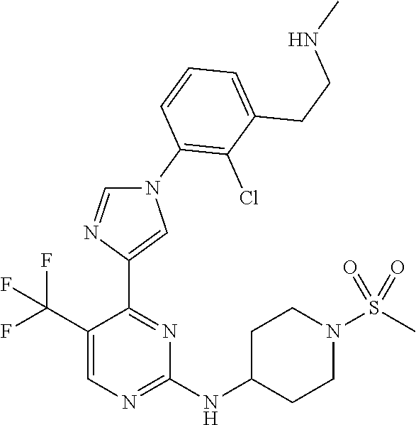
N(C1=NC=C(C(F)(F)F)C(C2=CN(C3=C(Cl)C(CCNC)=CC=C3)C=N2)=N1)C1CCN(S(=O)(=O)C)CC1
